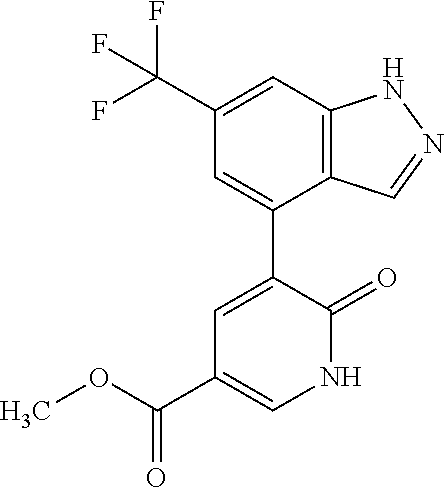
C12=C(C=C(C(F)(F)F)C=C1C1=CC(C(OC)=O)=CNC1=O)NN=C2
